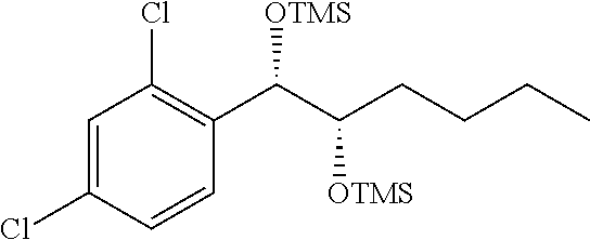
C1=C(Cl)C=CC(C(C(CCCC)[OTMS])[OTMS])=C1Cl
